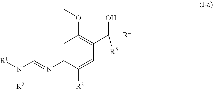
C1=C(N=CN([R1])[R2])C([R3])=CC(C([R4])([R5])O)=C1OC
